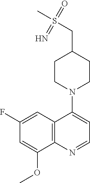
C12=C(N=CC=C1N1CCC(CS(C)(=O)=N)CC1)C(OC)=CC(F)=C2
